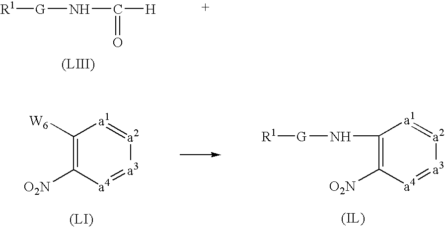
[R1][G]NC([H])=O.C1([W6])=C([O2N])[a4]=[a3][a2]=[a1]1.C1(N[G][R1])=C([O2N])[a4]=[a3][a2]=[a1]1
